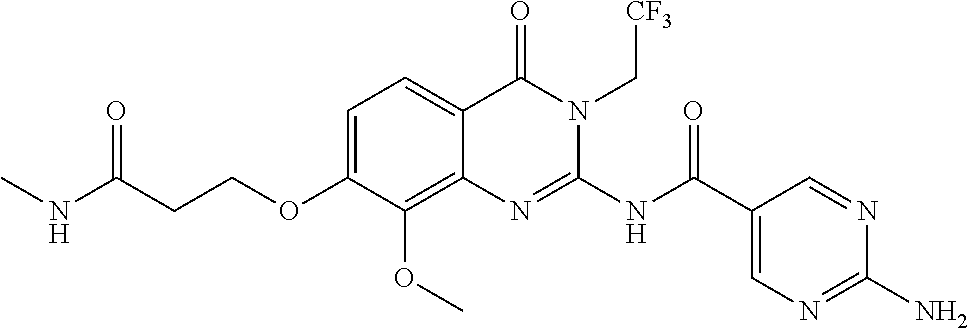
C1=C(OCCC(NC)=O)C(OC)=C2C(=C1)C(=O)N(C[CF3])C(NC(C1=CN=C(N)N=C1)=O)=N2
